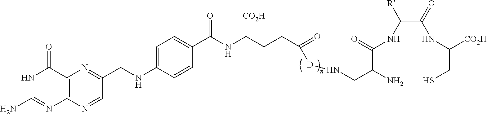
N1C(N)=NC2=C(C1=O)N=C(CNC1=CC=C(C(NC(CCC(=O)[D]NCC(N)C(=O)NC([R])C(=O)NC([CO2H])CS)[CO2H])=O)C=C1)C=N2
